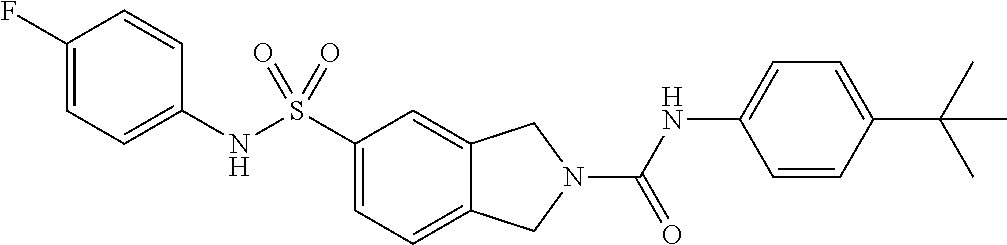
C1(F)=CC=C(NS(C2=CC=C3C(=C2)CN(C(NC2=CC=C(C(C)(C)C)C=C2)=O)C3)(=O)=O)C=C1
